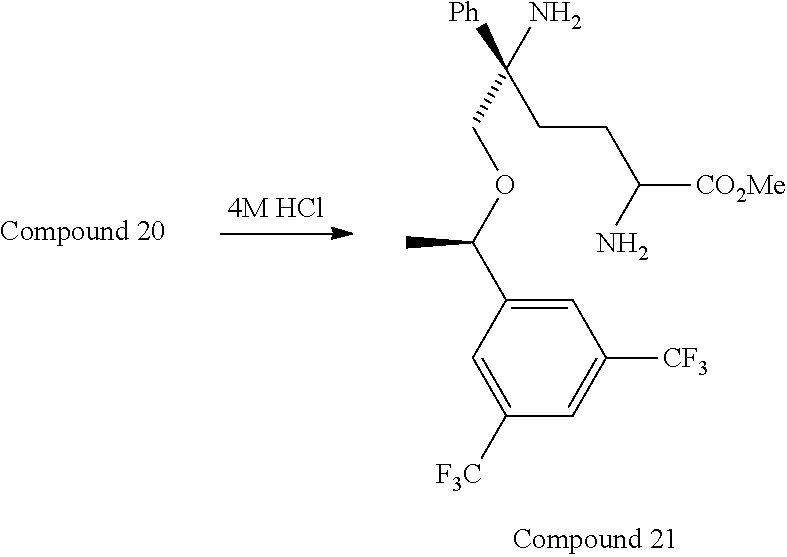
C1=C(C(OCC([Ph])(N)CCC([CO2Me])N)C)C=C([F3C])C=C1[CF3]
